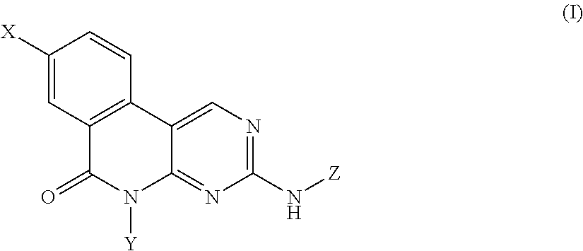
C1=C2C(=NC(N[Z])=N1)N([Y])C(=O)C1=C2C=CC([X])=C1
